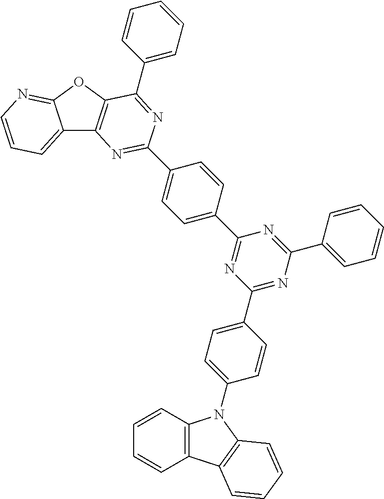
C12=CC=CN=C1OC1=C2N=C(C2=CC=C(C3=NC(C4=CC=C(N5C6=C(C7=C5C=CC=C7)C=CC=C6)C=C4)=NC(C4=CC=CC=C4)=N3)C=C2)N=C1C1=CC=CC=C1
